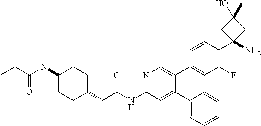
CCC(N(C1CCC(CC(NC2=NC=C(C3=CC(F)=C(C4(N)CC(O)(C)C4)C=C3)C(C3=CC=CC=C3)=C2)=O)CC1)C)=O
